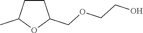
C1CC(C)OC1COCCO
